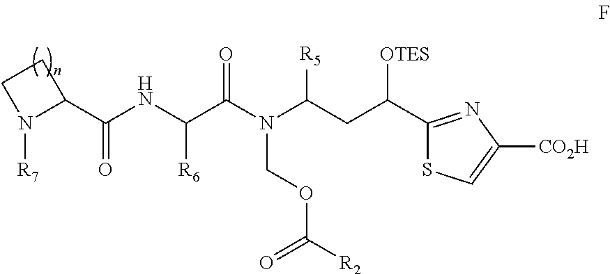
C1CN([R7])C1C(NC(C(N(C(CC(C1=NC([CO2H])=CS1)[OTES])[R5])COC([R2])=O)=O)[R6])=O
